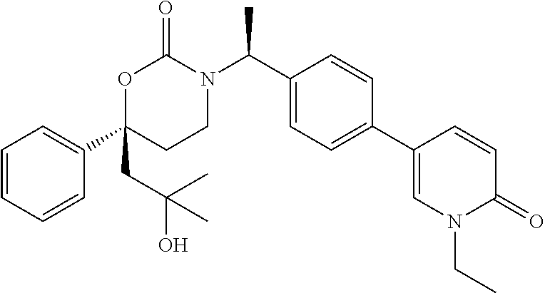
C1=CC=CC(C2(CC(O)(C)C)CCN(C(C3=CC=C(C4=CN(CC)C(=O)C=C4)C=C3)C)C(=O)O2)=C1
